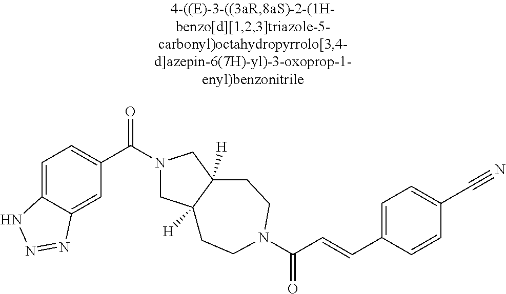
C1=C2C(=CC(C(N3CC4([H])C([H])(C3)CCN(C(C=CC3=CC=C(C#N)C=C3)=O)CC4)=O)=C1)N=NN2
